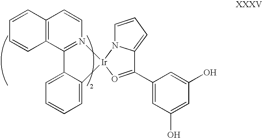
C1=CC=CC2=C1C=CN1=C2C2=CC=CC=C2[Ir]12O=C(C1=CC(O)=CC(O)=C1)C1=CC=CN21
